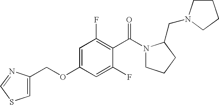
C1=C(OCC2=CSC=N2)C=C(F)C(C(N2CCCC2CN2CCCC2)=O)=C1F
